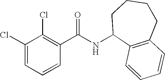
C1(Cl)=CC=CC(C(NC2C3=C(CCCC2)C=CC=C3)=O)=C1Cl
